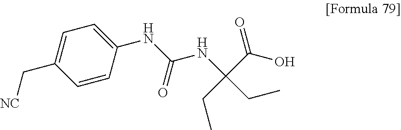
C1(NC(NC(C(O)=O)(CC)CC)=O)=CC=C(C[NC])C=C1
